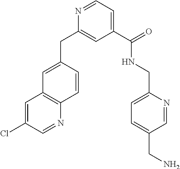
C1=NC(CNC(C2=CC=NC(CC3=CC4=C(C=C3)N=CC(Cl)=C4)=C2)=O)=CC=C1CN
